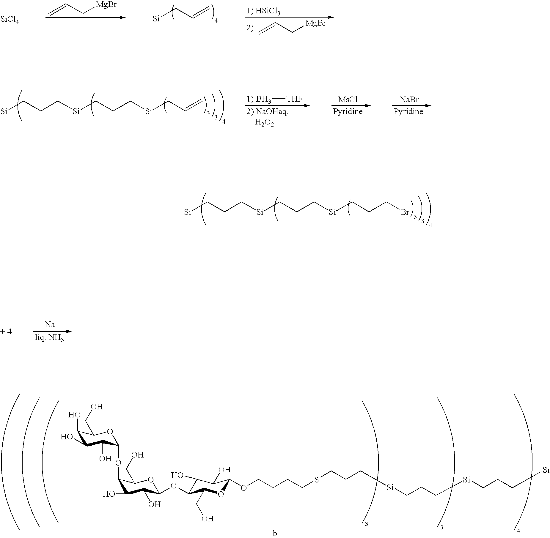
[Si]CC=C.C=CC[MgBr].C=CC[MgBr].[SiCl4].[Si]CCC[Si]CCC[Si]CC=C.B[THF].[MsCl].[NaBr].[Si]CCC[Si]CCC[Si]CCCBr.[Na].C1(O)C(O)C(O)C(OC2C(O)C(O)C(OC3C(O)C(O)C(OCCCCSCCC[Si]CCC[Si]CCC[Si])OC3CO)OC2CO)OC1CO
